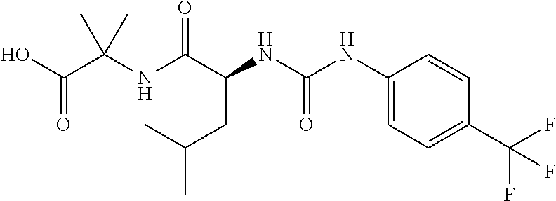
C(C)(CC(NC(=O)NC1=CC=C(C(F)(F)F)C=C1)C(NC(C(O)=O)(C)C)=O)C
